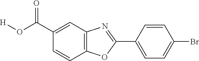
C1(C(O[H])=O)=CC2=C(C=C1)OC(C1=CC=C(Br)C=C1)=N2
